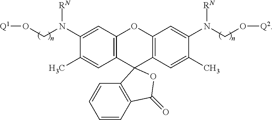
C12=C(C=C(C)C(N(CO[Q1])[RN])=C1)C1(C3=C(O2)C=C(N(CO[Q2])[RN])C(C)=C3)C2=C(C=CC=C2)C(=O)O1
